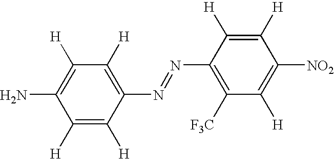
C1([H])=C([H])C(N=NC2=C([F3C])C([H])=C([NO2])C([H])=C2[H])=C([H])C([H])=C1N
